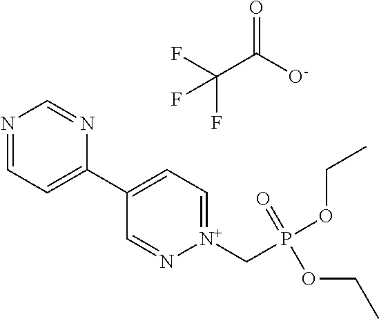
N1=CC=C(C2=CC=[N+](CP(OCC)(OCC)=O)N=C2)N=C1.O=C(C(F)(F)F)[O-]
